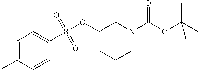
O(C1CCCN(C(OC(C)(C)C)=O)C1)S(=O)(=O)C1=CC=C(C)C=C1
